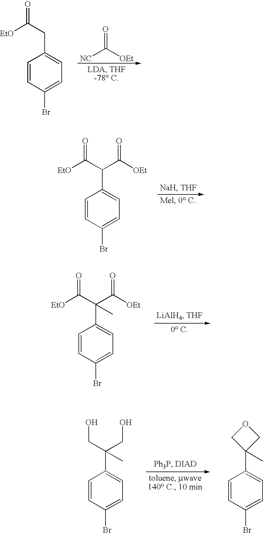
[NC]C([OEt])=O.C1=CC(Br)=CC=C1CC([EtO])=O.C1=CC(Br)=CC=C1C(C([EtO])=O)C([OEt])=O.C1=CC(Br)=CC=C1C(C([EtO])=O)(C([OEt])=O)C.C1=CC(Br)=CC=C1C(CO)(CO)C.C1=CC(Br)=CC=C1C1(C)COC1
